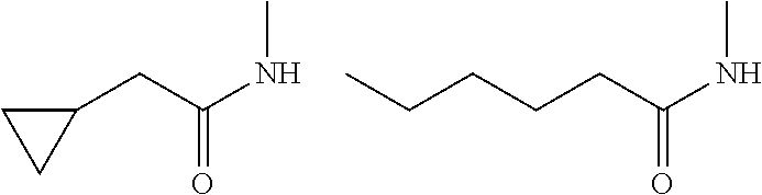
C1(CC(NC)=O)CC1.CCCCCC(NC)=O
